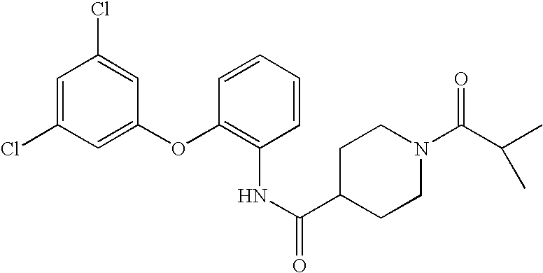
C1=C(Cl)C=C(OC2=C(NC(=O)C3CCN(C(C(C)C)=O)CC3)C=CC=C2)C=C1Cl
